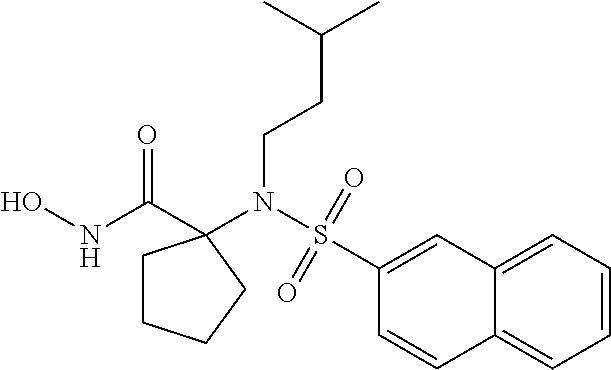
N(S(C1=CC2=CC=CC=C2C=C1)(=O)=O)(CCC(C)C)C1(C(NO)=O)CCCC1
